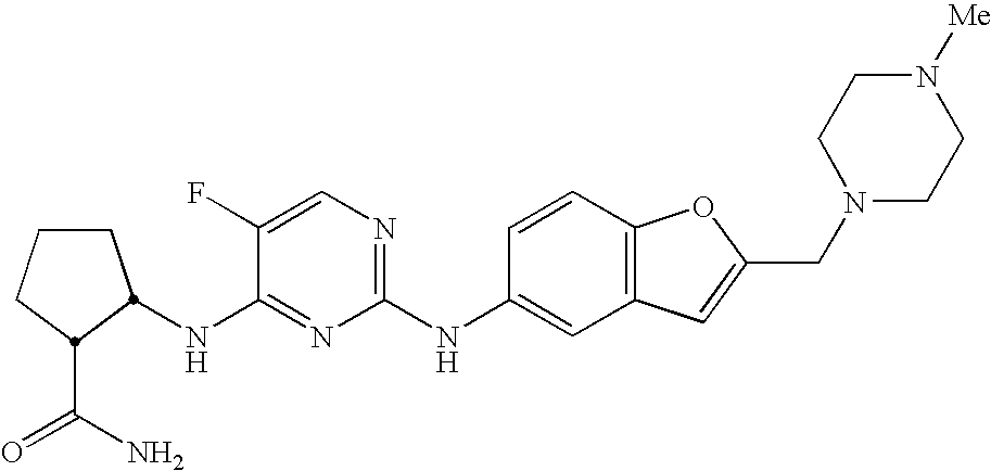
C1CCC(C(N)=O)C1NC1=NC(NC2=CC3=C(C=C2)OC(CN2CCN([Me])CC2)=C3)=NC=C1F
